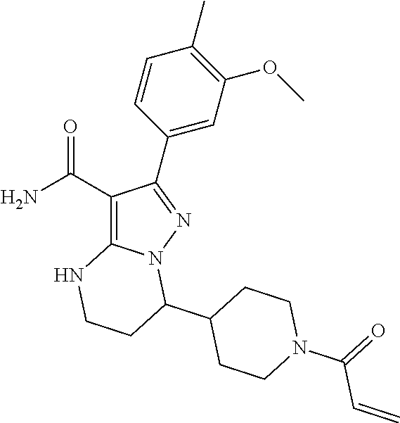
C1(C(N)=O)=C2N(N=C1C1=CC(OC)=C(C)C=C1)C(C1CCN(C(=O)C=C)CC1)CCN2
